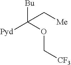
[Pyd]C(OC[CF3])([Bu])C[Me]
